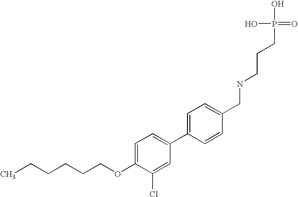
C(CCCOC1=CC=C(C2=CC=C(CNCCCP(O)(O)=O)C=C2)C=C1Cl)CC
